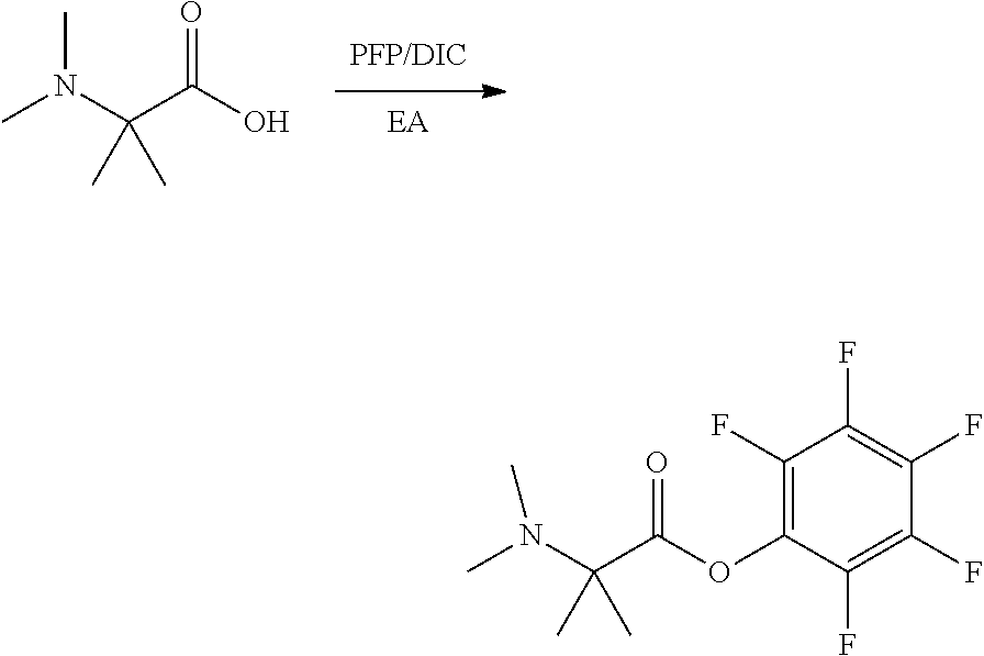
OC(C(N(C)C)(C)C)=O.C1(F)=C(OC(C(N(C)C)(C)C)=O)C(F)=C(F)C(F)=C1F
